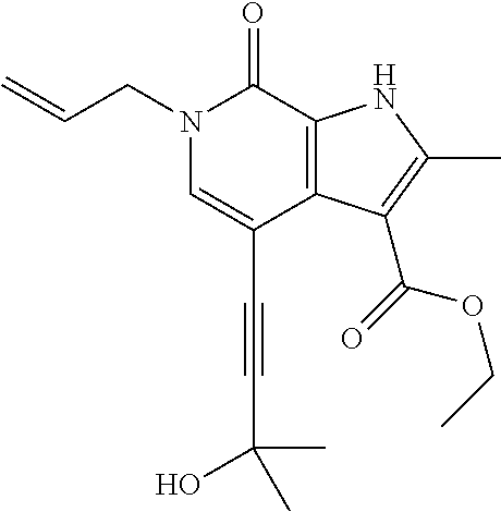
C(C1=CN(CC=C)C(=O)C2=C1C(C(=O)OCC)=C(C)N2)#CC(C)(O)C
